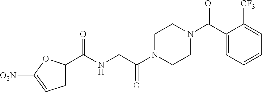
C(NCC(N1CCN(C(C2=CC=CC=C2[CF3])=O)CC1)=O)(=O)C1=CC=C([O2N])O1
